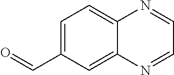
C1=C(C=O)C=C2C(=C1)N=CC=N2
